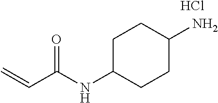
C1C(NC(C=C)=O)CCC(N)C1.Cl
